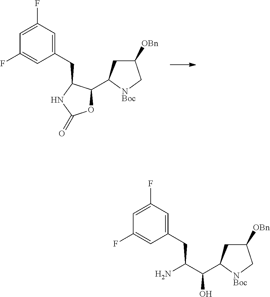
C1=C(F)C=C(CC2C(C3CC([OBn])C[NBoc]3)OC(=O)N2)C=C1F.C1=C(F)C=C(CC(C(O)C2CC([OBn])C[NBoc]2)N)C=C1F
